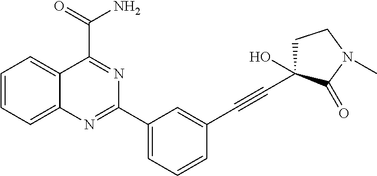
C12=CC=CC=C1N=C(C1=CC=CC(C#CC3(O)CCN(C)C3=O)=C1)N=C2C(=O)N
